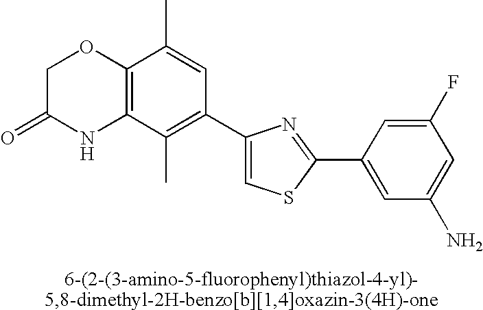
C1C(=O)NC2=C(O1)C(C)=CC(C1=CSC(C3=CC(N)=CC(F)=C3)=N1)=C2C
